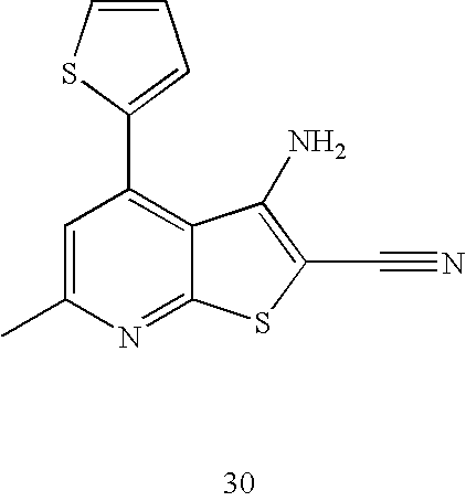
C1=C(C)N=C2C(=C1C1=CC=CS1)C(N)=C(C#N)S2
